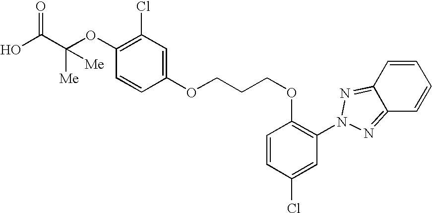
OC(C([Me])([Me])OC1=C(Cl)C=C(OCCCOC2=C(N3N=C4C=CC=CC4=N3)C=C(Cl)C=C2)C=C1)=O
